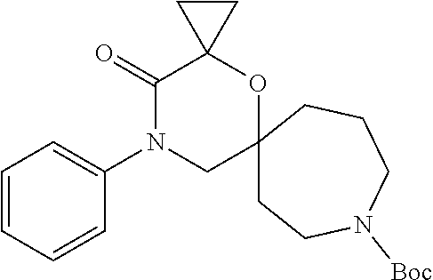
C12(CCN([Boc])CCC1)OC1(C(=O)N(C3=CC=CC=C3)C2)CC1
